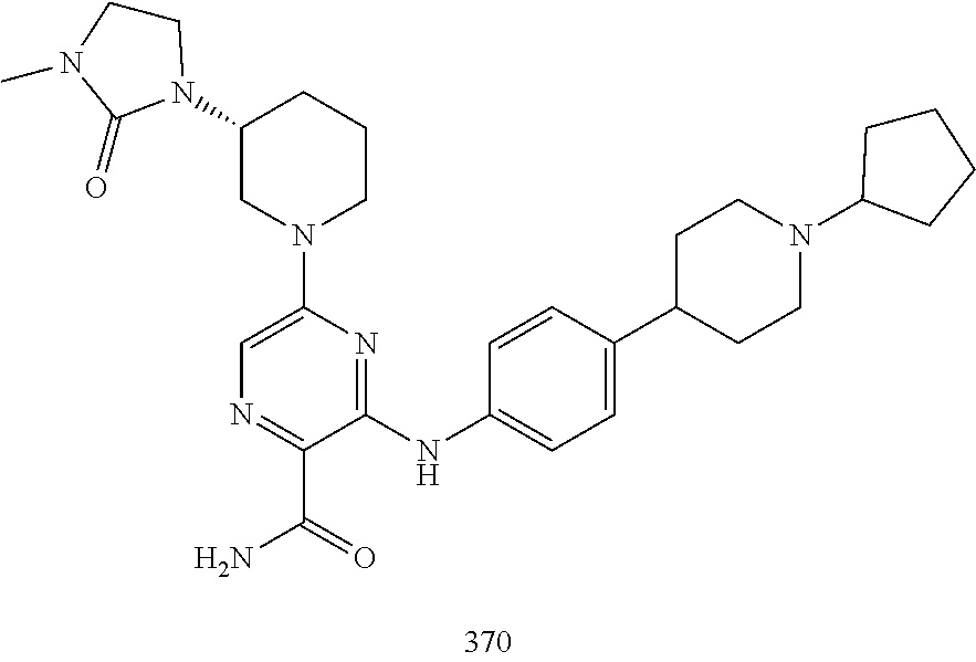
C1(N2CCN(C)C2=O)CN(C2=CN=C(C(=O)N)C(NC3=CC=C(C4CCN(C5CCCC5)CC4)C=C3)=N2)CCC1
